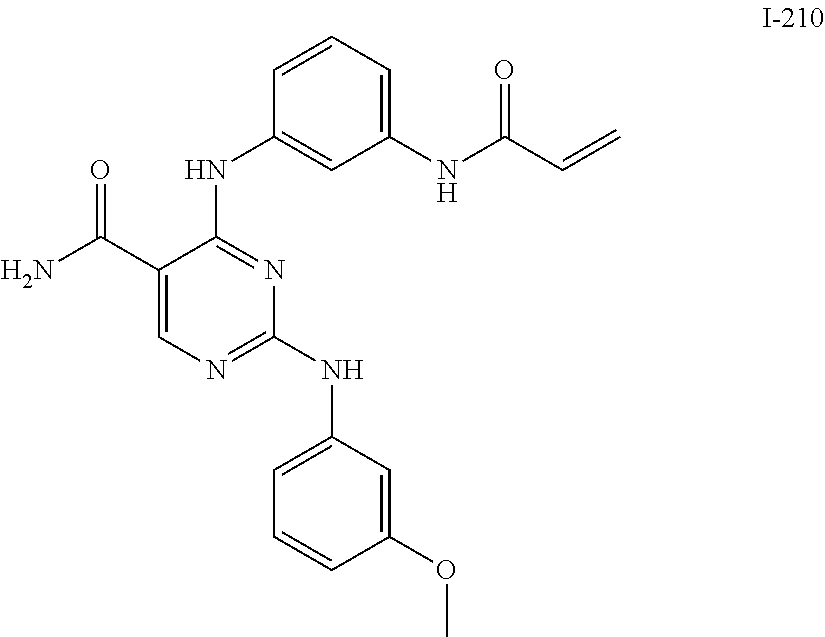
C1=CC=C(NC(C=C)=O)C=C1NC1=NC(NC2=CC=CC(OC)=C2)=NC=C1C(N)=O
